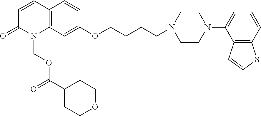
C12=C(C=C(OCCCCN3CCN(C4=CC=CC5=C4C=CS5)CC3)C=C1)N(COC(=O)C1CCOCC1)C(=O)C=C2
